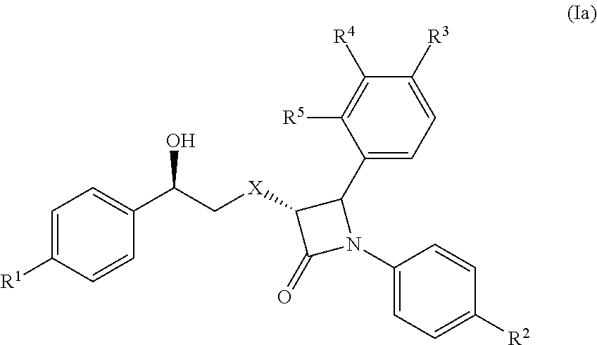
C1=C([R1])C=CC(C(C[X]C2C(=O)N(C3=CC=C([R2])C=C3)C2C2=CC=C([R3])C([R4])=C2[R5])O)=C1
